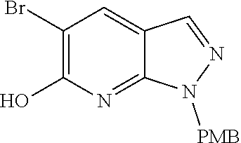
C1(Br)=C(O)N=C2C(=C1)C=NN2[PMB]
